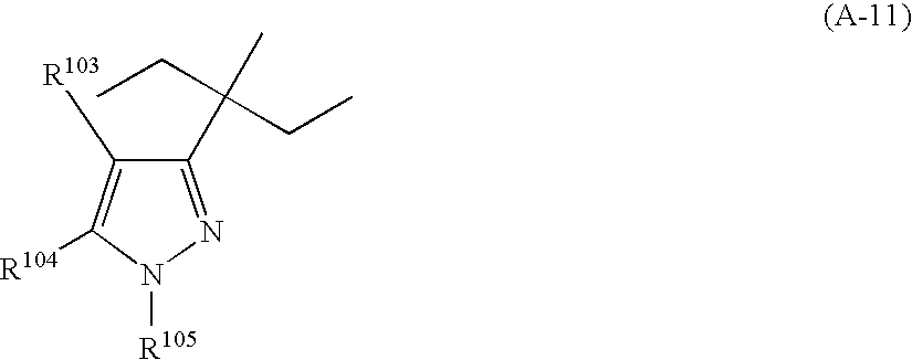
C1(C(C)(CC)CC)=NN([R105])C([R104])=C1[R103]
